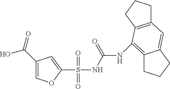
C1=C(C(O)=O)C=C(S(NC(=O)NC2=C3CCCC3=CC3=C2CCC3)(=O)=O)O1
